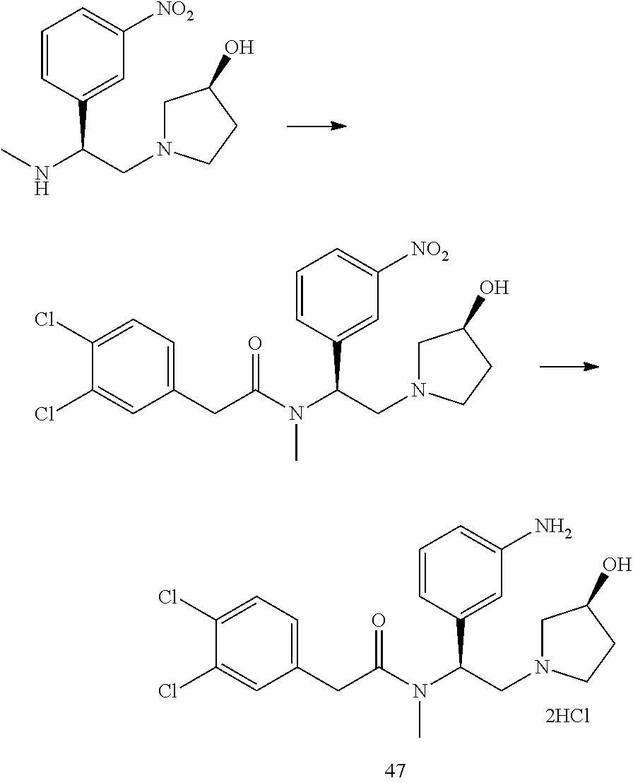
C1=C(C(NC)CN2CC(O)CC2)C=CC=C1[NO2].C1=C(C(N(C(CC2=CC=C(Cl)C(Cl)=C2)=O)C)CN2CC(O)CC2)C=CC=C1[NO2].C1=C(C(N(C(CC2=CC=C(Cl)C(Cl)=C2)=O)C)CN2CC(O)CC2)C=CC=C1N.[2HCl]
